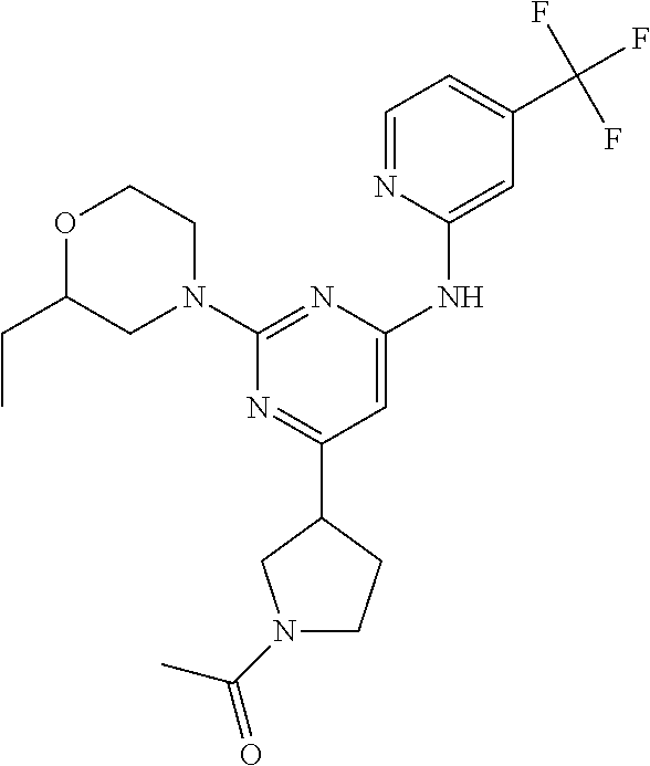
C1=NC(NC2=CC(C3CCN(C(C)=O)C3)=NC(N3CCOC(CC)C3)=N2)=CC(C(F)(F)F)=C1
